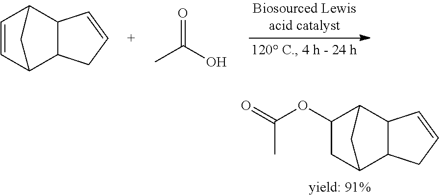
C1=CC2C3C(C1C2)C=CC3.O=C(O)C.C1(OC(=O)C)CC2C3C(C1C2)C=CC3
